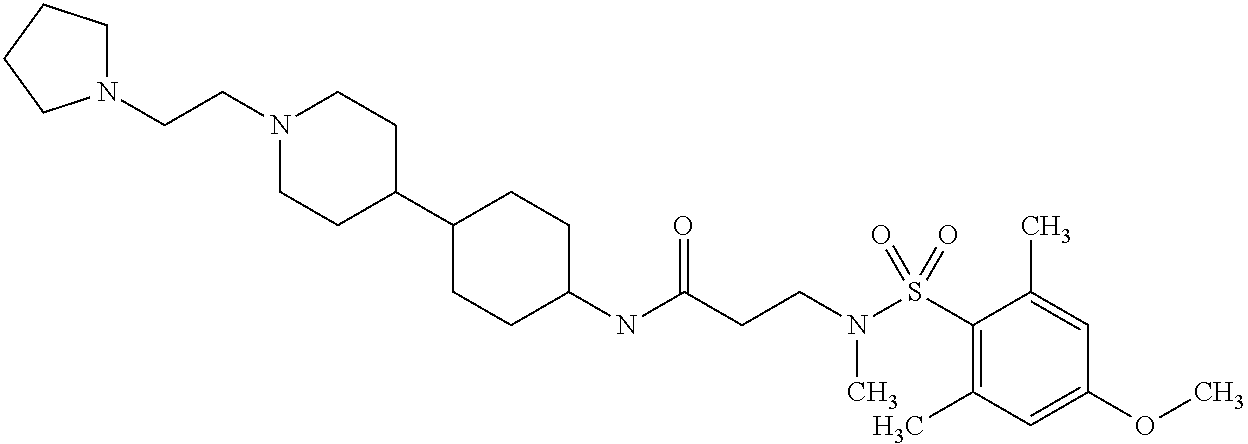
C1(NC(CCN(S(C2=C(C)C=C(OC)C=C2C)(=O)=O)C)=O)CCC(C2CCN(CCN3CCCC3)CC2)CC1
